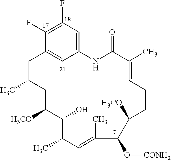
C1(F)=C(F)C2=CC(=C1)NC(=O)C(C)=CCCC([H3CO])C(O[CONH2])C(C)=CC(C)C(O)C([H3CO])CC(C)C2
